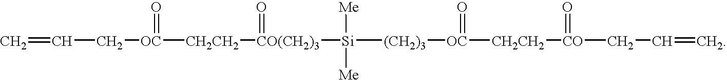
C=CC[OC]([CH2CH2][CO(CH2)3]([Si]([(CH2)3][OC]([CH2CH2][CO](CC=C)=O)=O)([Me])[Me])=O)=O
